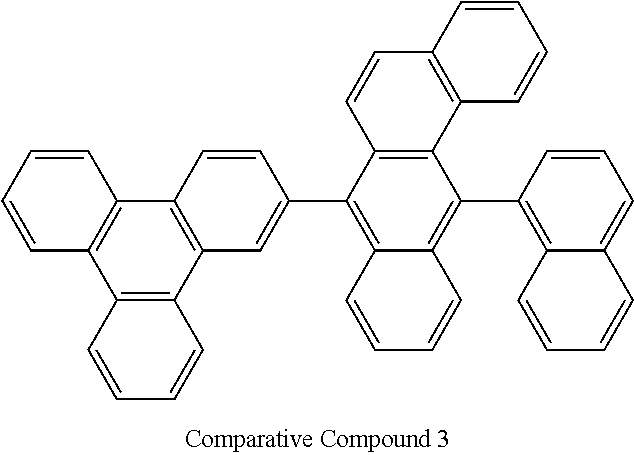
C1=CC=CC2=C1C1=C(C3=C2C=CC(C2=C4C(=C(C5=C6C(=CC=C5)C=CC=C6)C5=C2C=CC2=C5C=CC=C2)C=CC=C4)=C3)C=CC=C1
